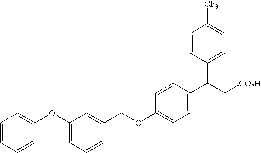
C1=CC=CC(OC2=CC=CC(COC3=CC=C(C(C[CO2H])C4=CC=C([CF3])C=C4)C=C3)=C2)=C1
